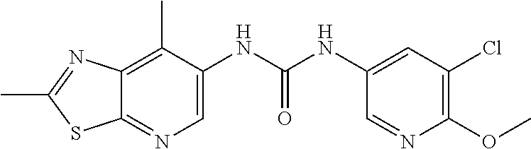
C12=C(C)C(NC(NC3=CC(Cl)=C(OC)N=C3)=O)=CN=C1SC(C)=N2
